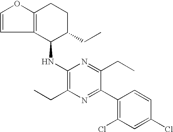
C12=C(OC=C1)CCC(CC)C2NC1=C(CC)N=C(C2=C(Cl)C=C(Cl)C=C2)C(CC)=N1
